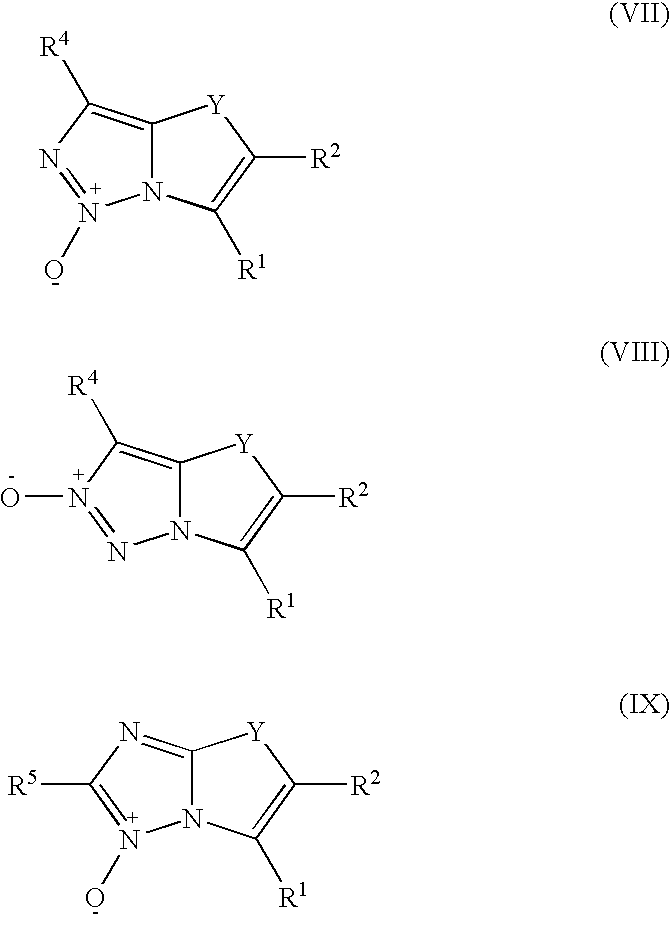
C12=C([R4])N=N(O)N1C([R1])=C([R2])[Y]2.C12=C([R4])N(O)=NN1C([R1])=C([R2])[Y]2.C12=NC([R5])=N(O)N1C([R1])=C([R2])[Y]2
